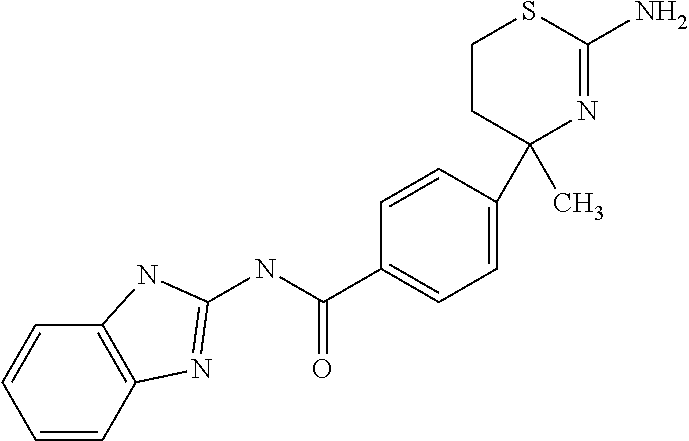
C1(C(NC2=NC3=C(C=CC=C3)N2)=O)=CC=C(C2(C)N=C(N)SCC2)C=C1
